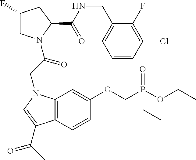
C12=C(C=CC(OCP(OCC)(=O)CC)=C1)C(C(C)=O)=CN2CC(=O)N1CC(F)CC1C(NCC1=CC=CC(Cl)=C1F)=O
